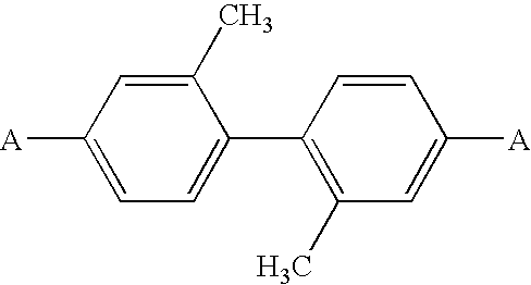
C1=C([A])C=C(C)C(C2=C(C)C=C([A])C=C2)=C1
